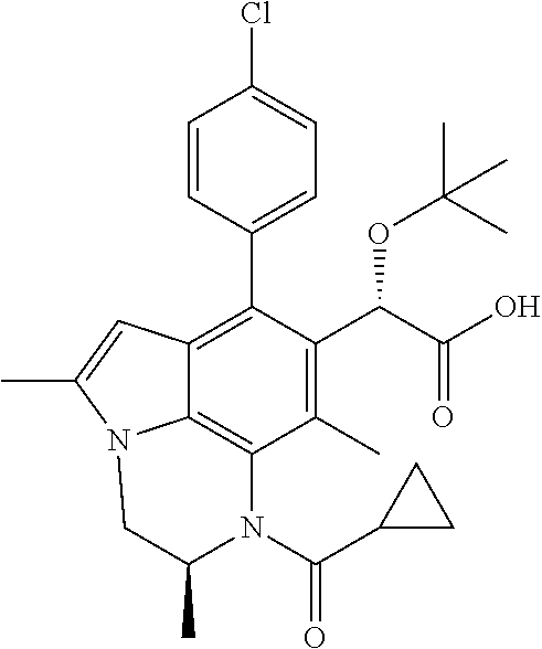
C1=CC(C2=C3C4=C(C(C)=C2C(C(=O)O)OC(C)(C)C)N(C(=O)C2CC2)C(C)CN4C(C)=C3)=CC=C1Cl
